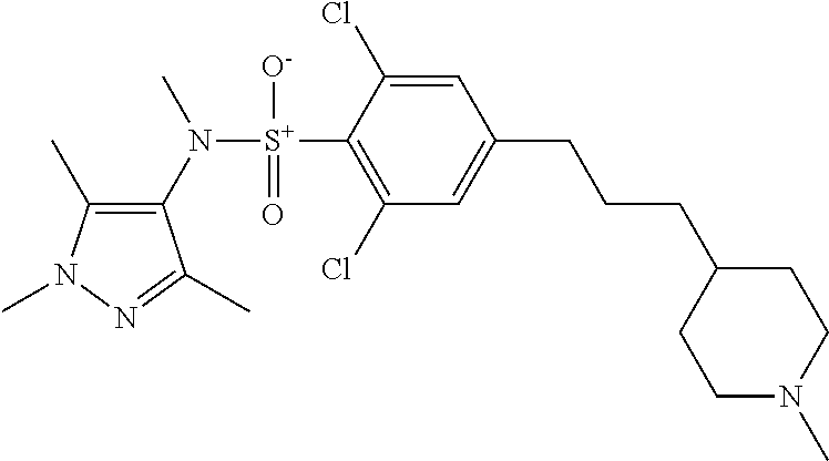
C1(C)=C(N([S+](C2=C(Cl)C=C(CCCC3CCN(C)CC3)C=C2Cl)([O-])=O)C)C(C)=NN1C
